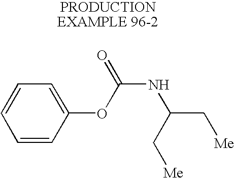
C1=CC=C(OC(NC(C[Me])C[Me])=O)C=C1
